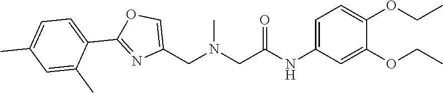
C1(NC(=O)CN(CC2=COC(C3=CC=C(C)C=C3C)=N2)C)=CC=C(OCC)C(OCC)=C1
